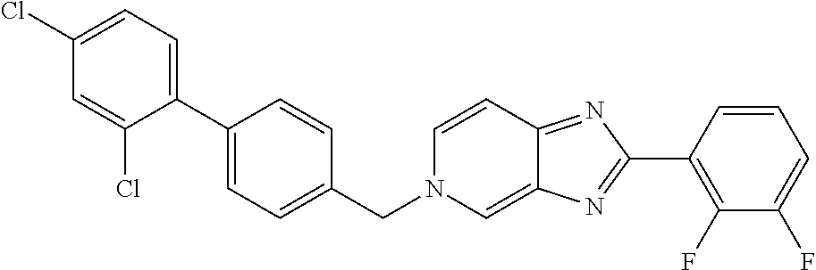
C1(Cl)=CC=C(C2=CC=C(CN3C=C4C(=NC(C5=C(F)C(F)=CC=C5)=N4)C=C3)C=C2)C(Cl)=C1
